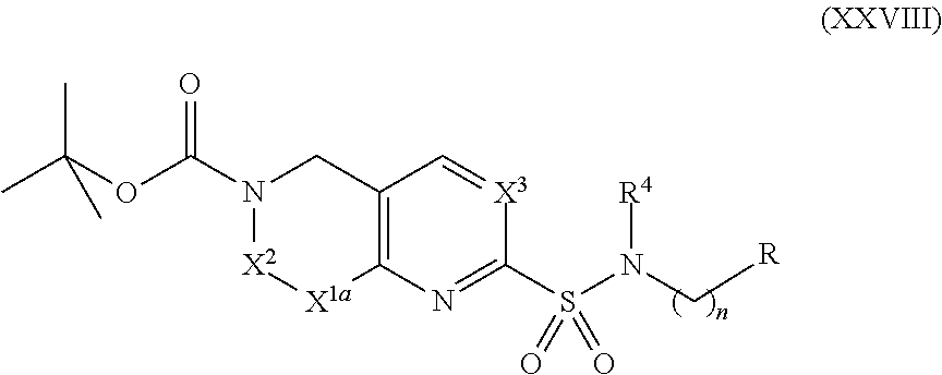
N1(C(OC(C)(C)C)=O)[X2][X1a]C2=C(C1)C=[X3]C(S(N(C[R])[R4])(=O)=O)=N2
